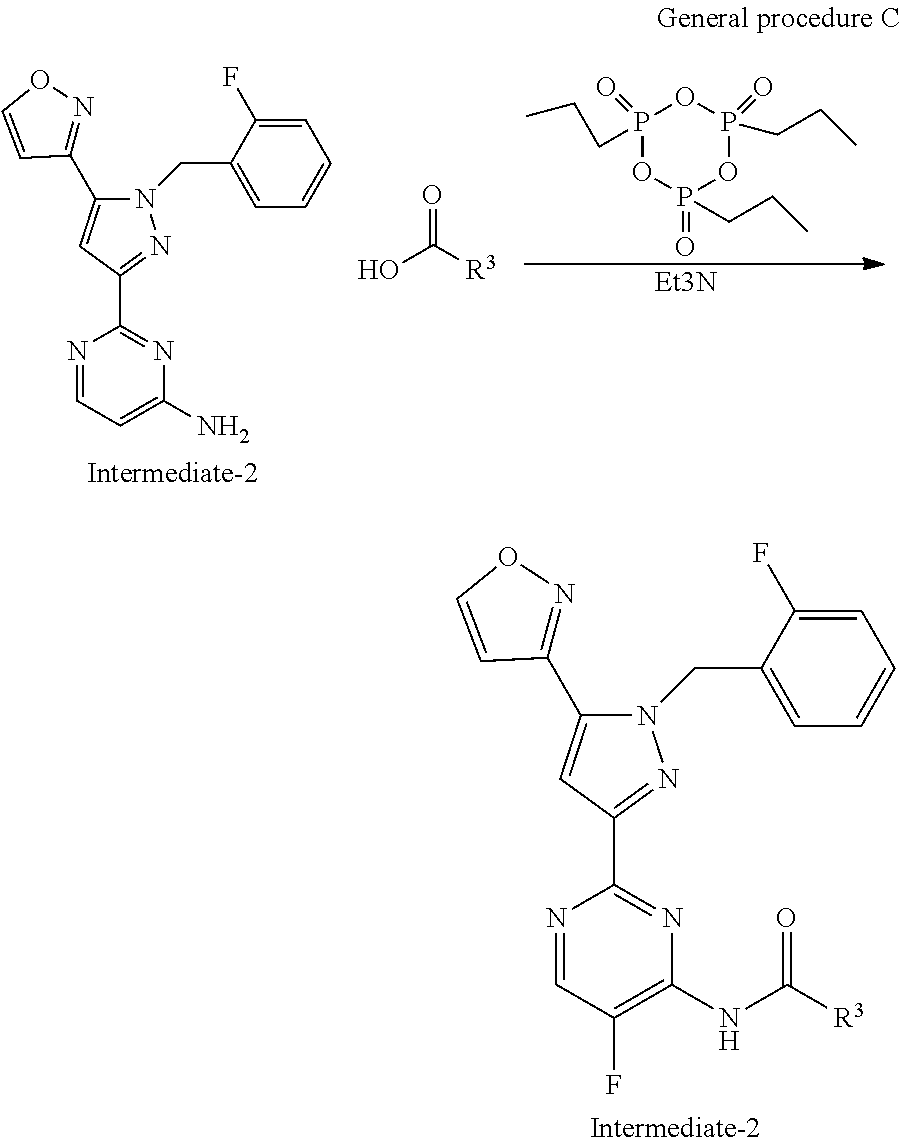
N1(CC2=CC=CC=C2F)C(C2=NOC=C2)=CC(C2=NC(NC([R3])=O)=C(F)C=N2)=N1.N1(CC2=CC=CC=C2F)C(C2=NOC=C2)=CC(C2=NC(N)=CC=N2)=N1.P1(=O)(CCC)OP(=O)(CCC)OP(=O)(CCC)O1.[Et3N].O=C([R3])O
